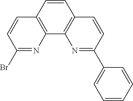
C1=CC2=C(C3=C1C=CC(C1=CC=CC=C1)=N3)N=C(Br)C=C2
